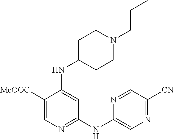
C1(NC2=CN=C([CN])C=N2)=NC=C([MeOOC])C(NC2CCN(CCC)CC2)=C1
